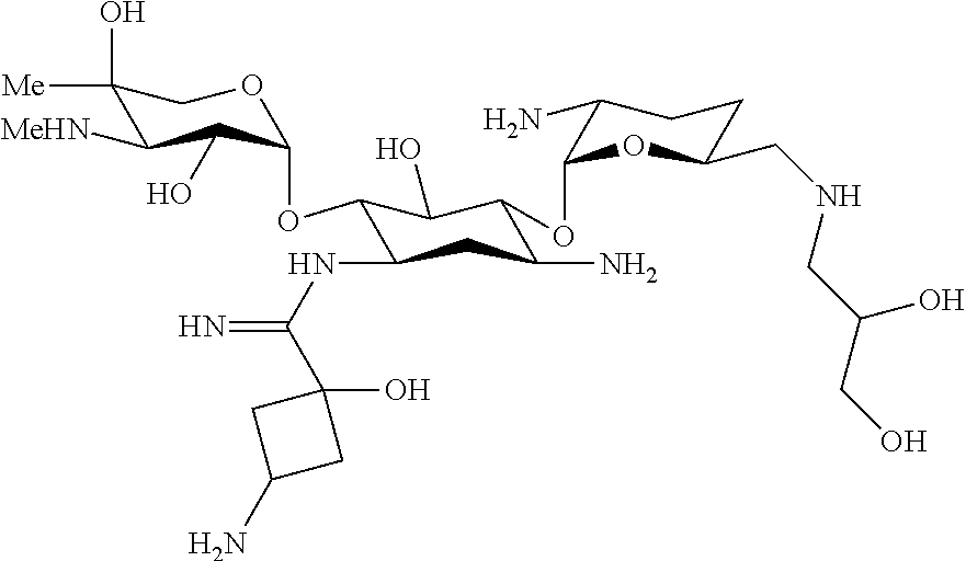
C1(O)([Me])C([MeHN])C(O)C(OC2C(NC(=N)C3(O)CC(N)C3)CC(N)C(OC3OC(CNCC(CO)O)CCC3N)C2O)OC1
